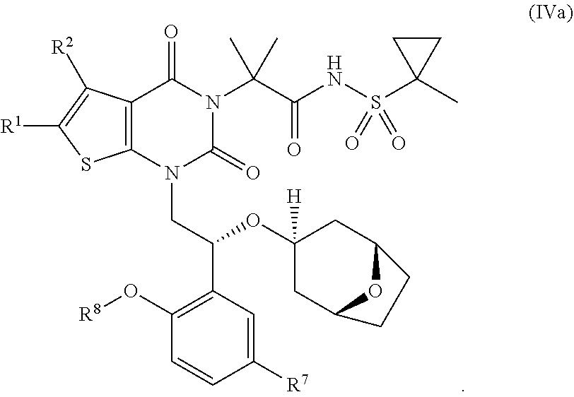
C12=C(N(CC(C3=C(O[R8])C=CC([R7])=C3)OC3([H])CC4OC(C3)CC4)C(=O)N(C(C(NS(C3(C)CC3)(=O)=O)=O)(C)C)C1=O)SC([R1])=C2[R2]
